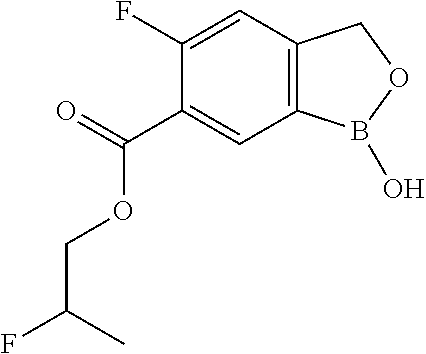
C1(C(=O)OCC(C)F)=CC2=C(C=C1F)COB2O
